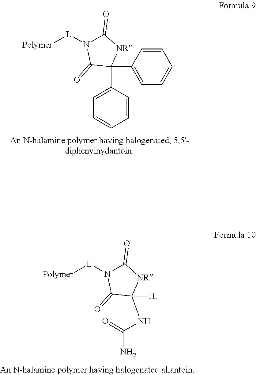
[L](N1C(=O)[NR]C(C2=CC=CC=C2)(C2=CC=CC=C2)C1=O)[Polymer].[L](N1C(=O)[NR]C([H])(NC(=O)N)C1=O)[Polymer]
